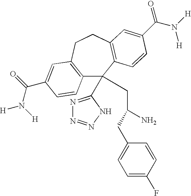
C12=C(CCC3=C(C1(C1=NN=NN1)CC(N)CC1=CC=C(F)C=C1)C=CC(C(N([H])[H])=O)=C3)C=C(C(=O)N([H])[H])C=C2
